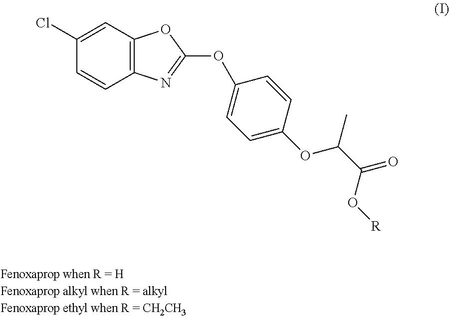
C12=C(C=C(Cl)C=C1)OC(OC1=CC=C(OC(C(=O)O[R])C)C=C1)=N2
